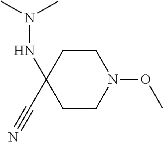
N(N(C)C)C1(C#N)CCN(OC)CC1
